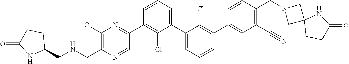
C1(OC)=C(CNCC2CCC(=O)N2)N=CC(C2=C(Cl)C(C3=CC=CC(C4=CC(C#N)=C(CN5CC6(C5)CCC(=O)N6)C=C4)=C3Cl)=CC=C2)=N1
